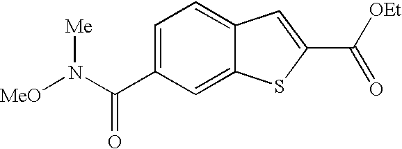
C1=C(C(N([MeO])[Me])=O)C=C2C(=C1)C=C(C([OEt])=O)S2
